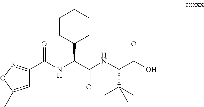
C1=C(C)ON=C1C(NC(C(=O)NC(C(=O)O)C(C)(C)C)C1CCCCC1)=O
